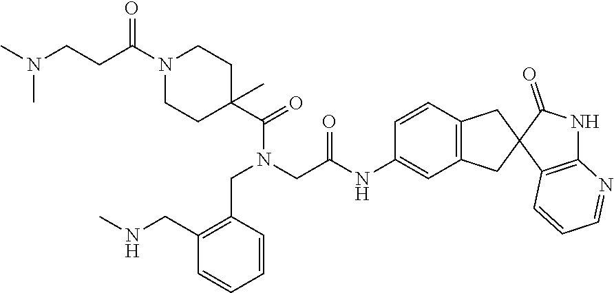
C(C(N1CCC(C(=O)N(CC2=C(CNC)C=CC=C2)CC(=O)NC2=CC3=C(C=C2)CC2(C3)C3=C(NC2=O)N=CC=C3)(C)CC1)=O)CN(C)C
